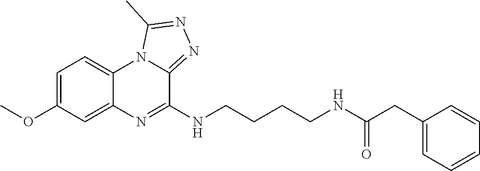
C1=C(OC)C=C2C(=C1)N1C(=NN=C1C)C(NCCCCNC(CC1=CC=CC=C1)=O)=N2
